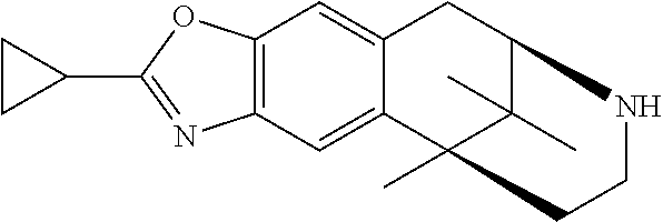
C12=C(C=C3C(=C1)CC1C(C)(C)C3(C)CCN1)N=C(C1CC1)O2
